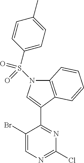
C1(Br)=CN=C(Cl)N=C1C1=CN(S(C2=CC=C(C)C=C2)(=O)=O)C2=C1C=CC=C2
